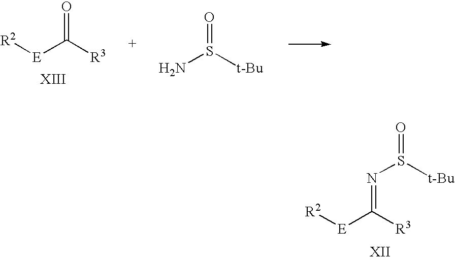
[R2][E]C([R3])=NS([t-Bu])=O.[R2][E]C([R3])=O.NS([t-Bu])=O
